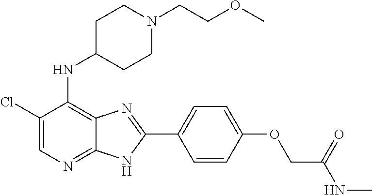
C1(Cl)=CN=C2C(=C1NC1CCN(CCOC)CC1)N=C(C1=CC=C(OCC(NC)=O)C=C1)N2
